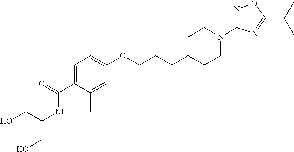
C1=C(C(=O)NC(CO)CO)C(C)=CC(OCCCC2CCN(C3=NOC(C(C)C)=N3)CC2)=C1
